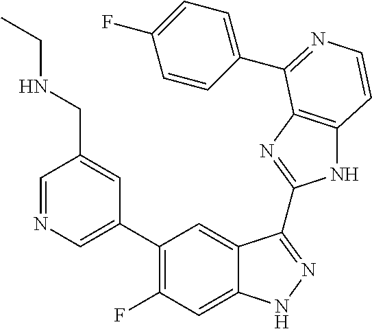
C1=C(C2=C(F)C=C3C(=C2)C(C2=NC4=C(N2)C=CN=C4C2=CC=C(F)C=C2)=NN3)C=C(CNCC)C=N1
